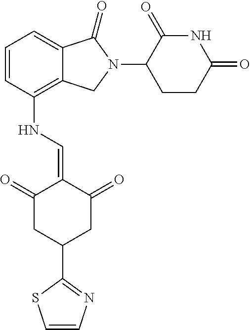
C12=C(NC=C3C(=O)CC(C4=NC=CS4)CC3=O)C=CC=C1C(=O)N(C1C(=O)NC(=O)CC1)C2
